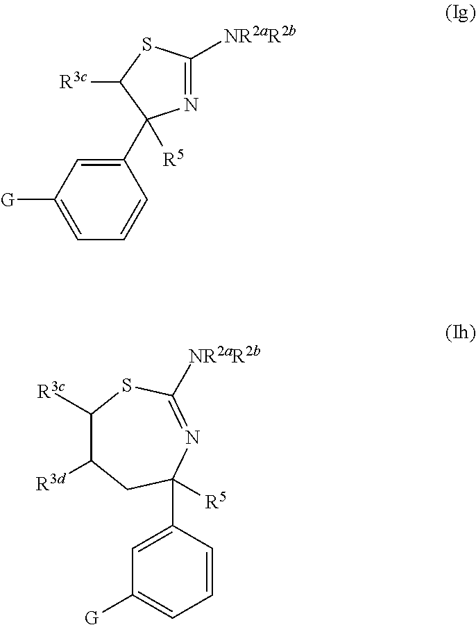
N1=C([NR2aR2b])SC([R3c])C1(C1=CC([G])=CC=C1)[R5].C1([R3c])C([R3d])CC(C2=CC([G])=CC=C2)([R5])N=C([NR2aR2b])S1
